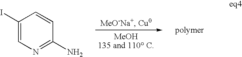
C1(I)=CN=C(N)C=C1
